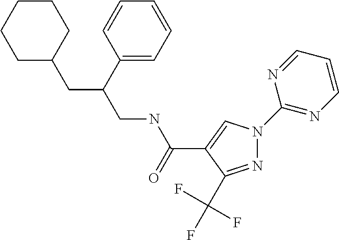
N1=C(C(F)(F)F)C(C(NCC(CC2CCCCC2)C2=CC=CC=C2)=O)=CN1C1=NC=CC=N1
